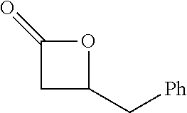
C1C(C[Ph])OC1=O
